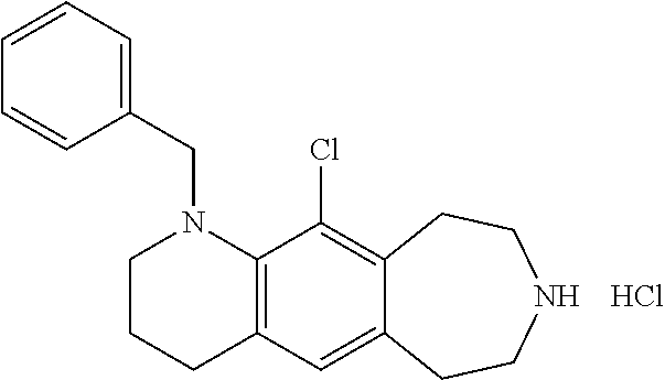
C1CCC2=C(N1CC1=CC=CC=C1)C(Cl)=C1C(=C2)CCNCC1.Cl
